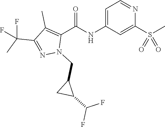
C1=C(NC(C2=C(C)C(C(C)(F)F)=NN2CC2CC2C(F)F)=O)C=C(S(C)(=O)=O)N=C1
